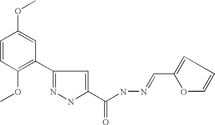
C1=CC(OC)=C(C2=NNC(C(NN=CC3=CC=CO3)=O)=C2)C=C1OC
